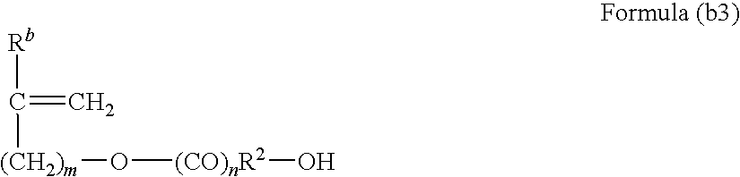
[Rb]C(=C)[(CH2)m]O[(CO)nR2]O
